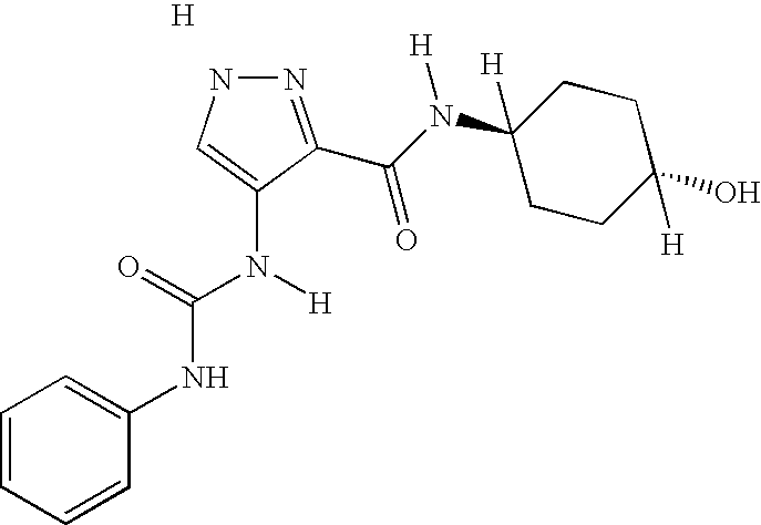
N(C1=CC=CC=C1)C(=O)N([H])C1=CNN=C1C(N(C1([H])CCC(O)([H])CC1)[H])=O.[H]
